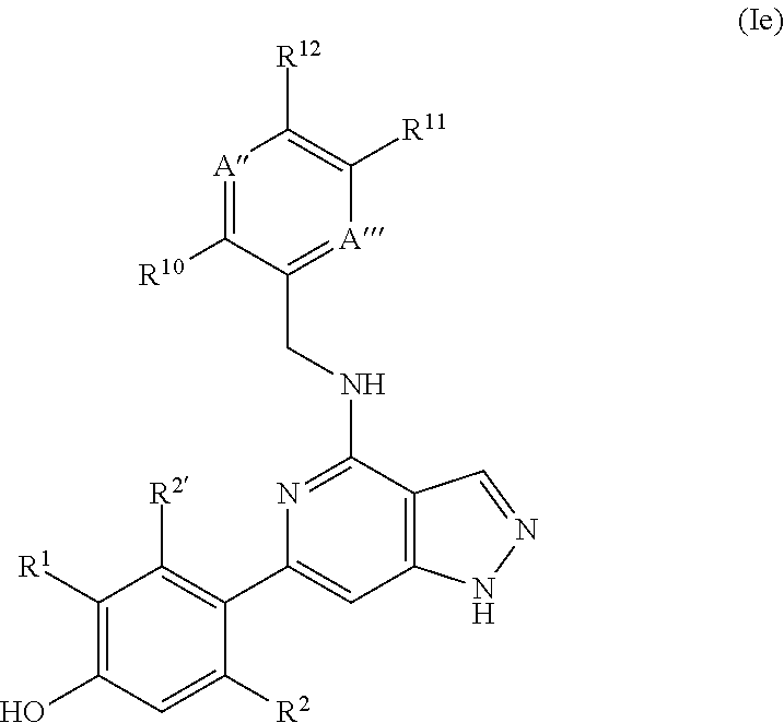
C12=C(C(NCC3=[A]C([R11])=C([R12])[A]=C3[R10])=NC(C3=C([R2])C([R1])=C(O)C=C3[R2])=C1)C=NN2
